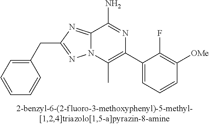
C12=NC(CC3=CC=CC=C3)=NN1C(C)=C(C1=CC=CC([OMe])=C1F)N=C2N
